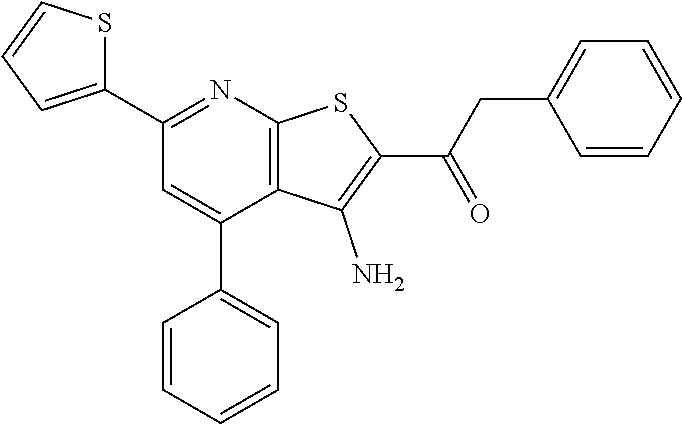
C1(C2=NC3=C(C(C4=CC=CC=C4)=C2)C(N)=C(C(CC2=CC=CC=C2)=O)S3)=CC=CS1
